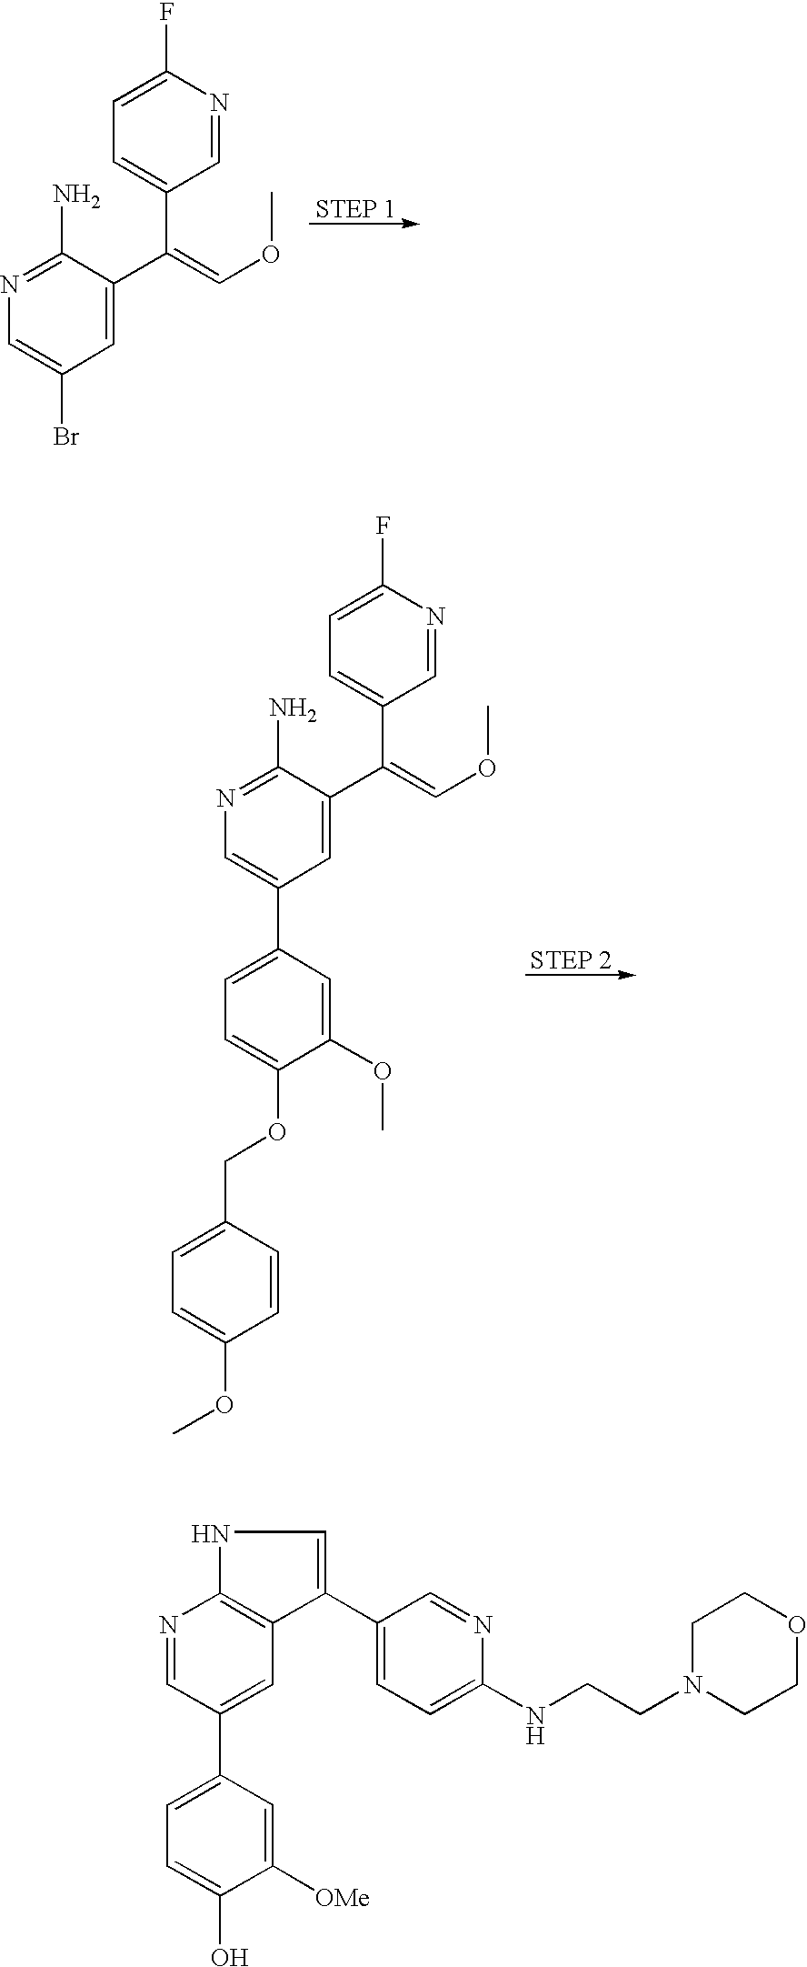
NC1=NC=C(Br)C=C1C(C1=CC=C(F)N=C1)=COC.C1=C(C2=CN=C(N)C(C(C3=CC=C(F)N=C3)=COC)=C2)C=C(OC)C(OCC2=CC=C(OC)C=C2)=C1.C1=C(C2=CC3=C(N=C2)NC=C3C2=CC=C(NCCN3CCOCC3)N=C2)C=C([OMe])C(O)=C1
